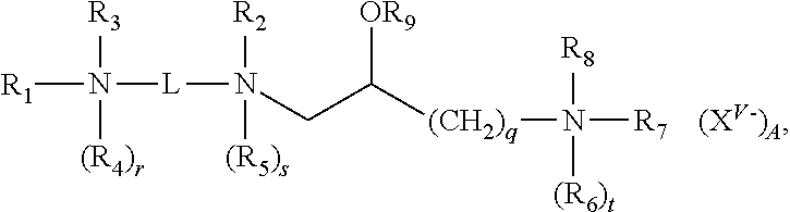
[R1]N([L]N(CC([(CH2)q]N([R7])([R8])[(R6)t])[OR9])([R2])[(R5)s])([R3])[(R4)r].[(XV-)A]
